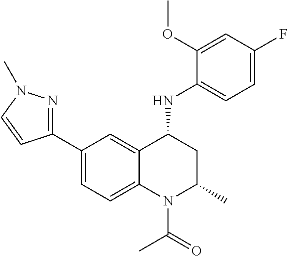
C1(NC2CC(C)N(C(C)=O)C3=CC=C(C4=NN(C)C=C4)C=C23)=CC=C(F)C=C1OC
